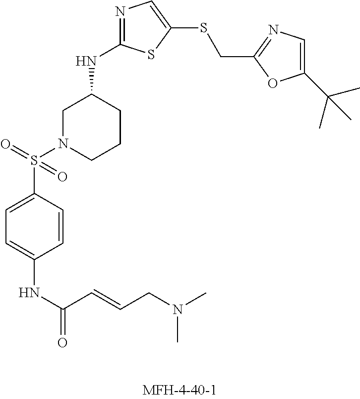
N(C1=CC=C(S(=O)(N2CCCC(NC3=NC=C(SCC4=NC=C(C(C)(C)C)O4)S3)C2)=O)C=C1)C(=O)C=CCN(C)C
